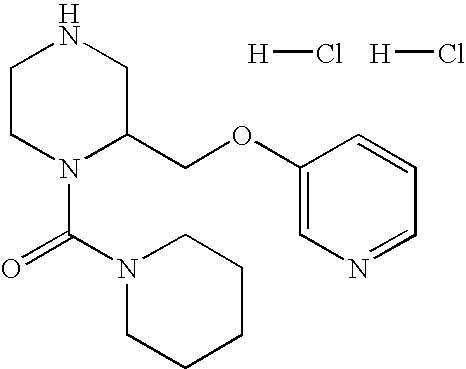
C1CN(C(=O)N2CCCCC2)C(COC2=CN=CC=C2)CN1.[H]Cl.[H]Cl
